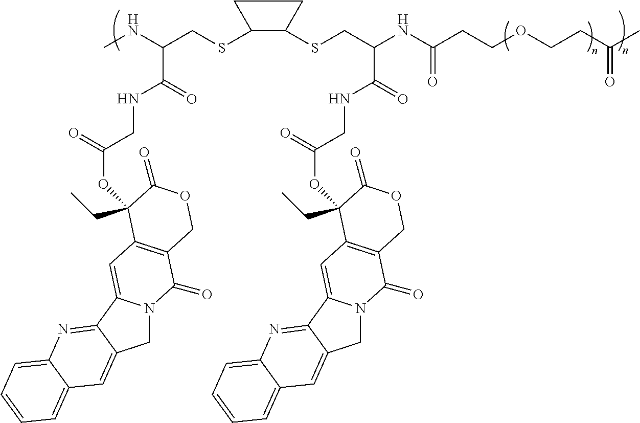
C1N2C(=CC3=C(C2=O)COC(=O)C3(OC(=O)CNC(C(NC)CSC2C(SCC(NC(CCOCCC(C)=O)=O)C(NCC(OC3(CC)C4=C(C(=O)N5CC6=CC7=CC=CC=C7N=C6C5=C4)COC3=O)=O)=O)CC2)=O)CC)C2=NC3=CC=CC=C3C=C12
